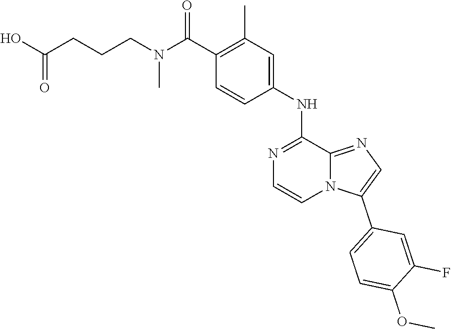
COC1=CC=C(C2=CN=C3N2C=CN=C3NC2=CC(C)=C(C(N(CCCC(=O)O)C)=O)C=C2)C=C1F
